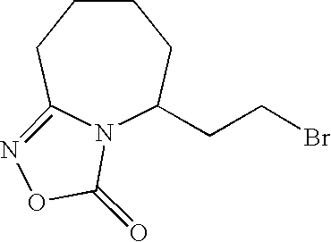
N12C(CCBr)CCCCC1=NOC2=O
